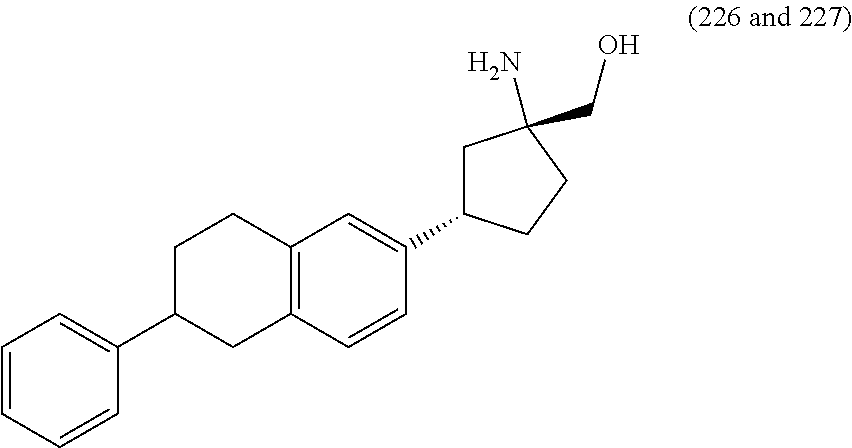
C12=C(C=CC(C3CC(N)(CO)CC3)=C1)CC(C1=CC=CC=C1)CC2
